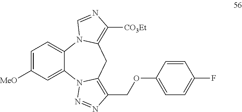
C1=C([MeO])C=C2C(=C1)N1C(=C([CO3Et])N=C1)CC1=C(COC3=CC=C(F)C=C3)N=NN21
